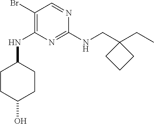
C1(Br)=C(NC2CCC(O)CC2)N=C(NCC2(CC)CCC2)N=C1
